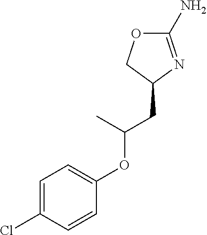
ClC1=CC=C(OC(CC2N=C(N)OC2)C)C=C1
